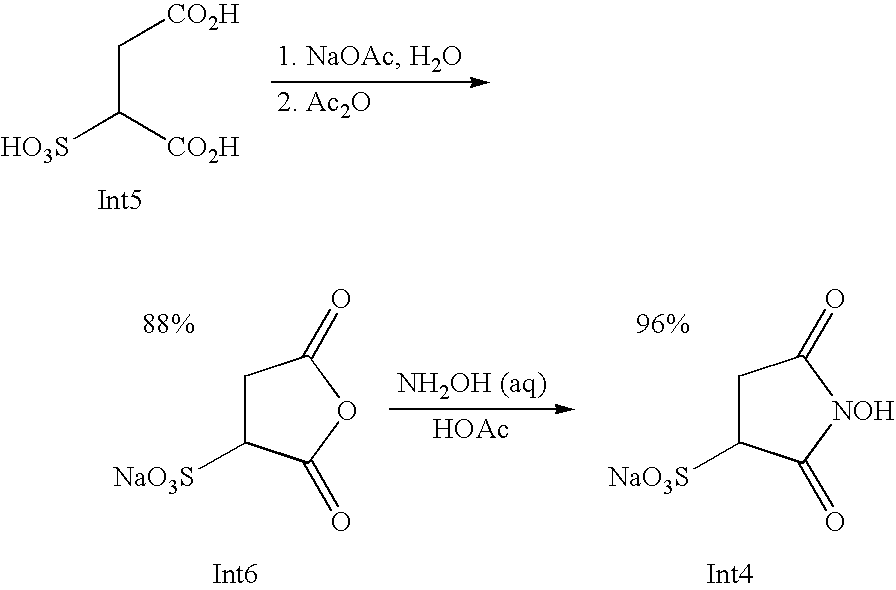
C(C([CO2H])[HO3S])[CO2H].C1C([NaO3S])C(=O)OC1=O.[HOAc].C1C([NaO3S])C(=O)[NOH]C1=O
